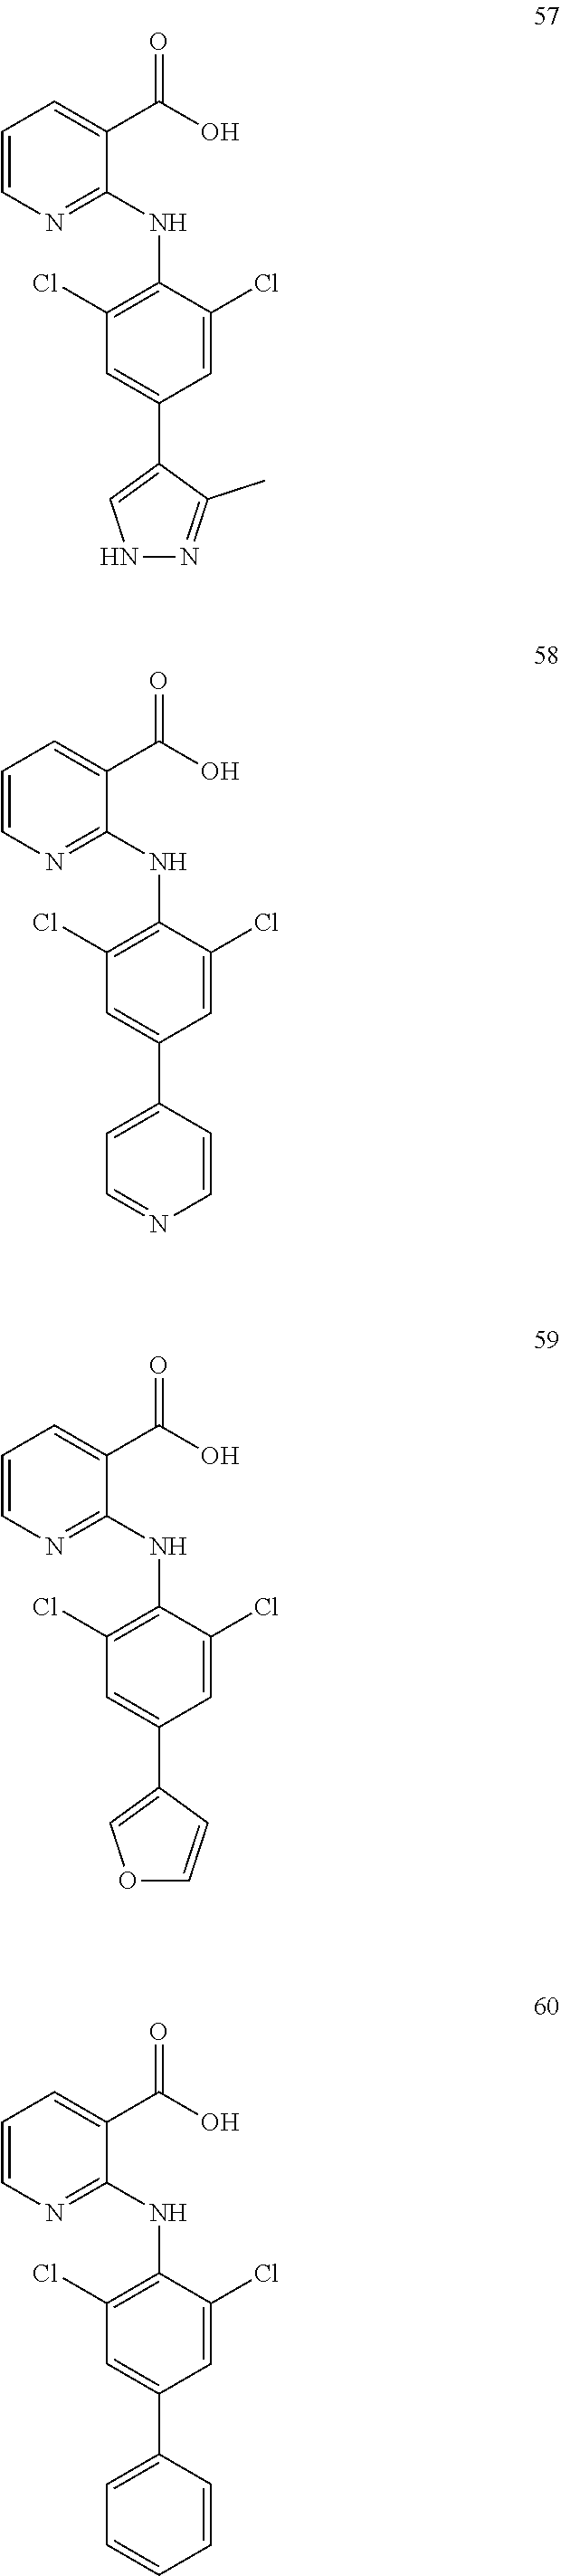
C1=C(Cl)C(NC2=NC=CC=C2C(O)=O)=C(Cl)C=C1C1=COC=C1.C1=C(Cl)C(NC2=NC=CC=C2C(O)=O)=C(Cl)C=C1C1=CC=NC=C1.C1=C(Cl)C(NC2=NC=CC=C2C(O)=O)=C(Cl)C=C1C1=CC=CC=C1.C1=C(Cl)C(NC2=NC=CC=C2C(O)=O)=C(Cl)C=C1C1=CNN=C1C
